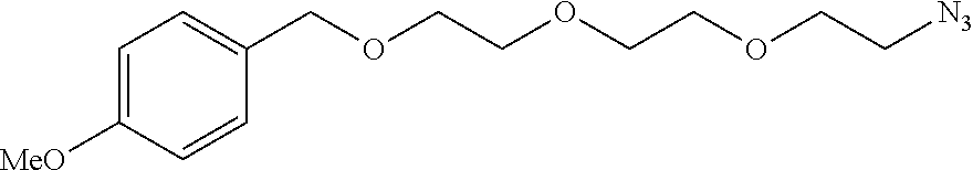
C1=C([MeO])C=CC(COCCOCCOCC[N3])=C1
